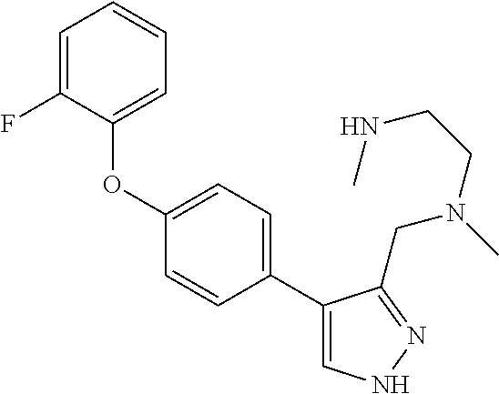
C1=C(F)C(OC2=CC=C(C3=CNN=C3CN(C)CCNC)C=C2)=CC=C1
